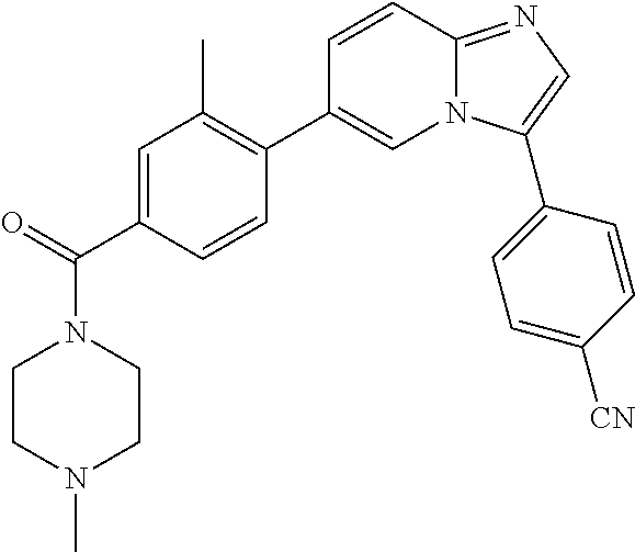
N1(C(=O)C2=CC(C)=C(C3=CN4C(=NC=C4C4=CC=C([CN])C=C4)C=C3)C=C2)CCN(C)CC1
